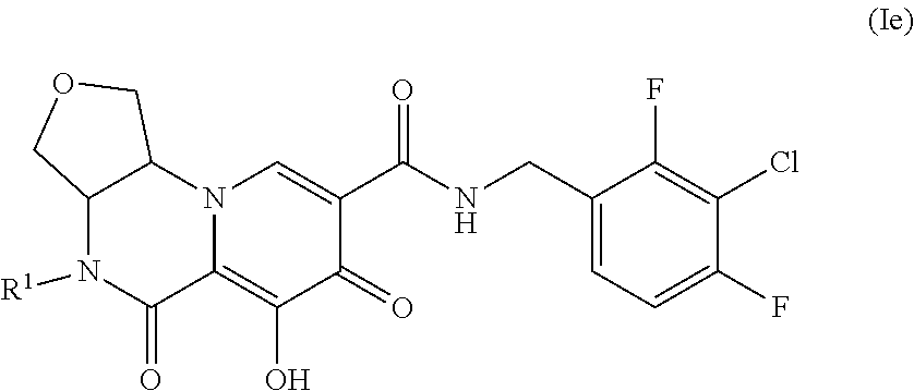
C1(O)=C2C(=O)N([R1])C3COCC3N2C=C(C(=O)NCC2=CC=C(F)C(Cl)=C2F)C1=O
